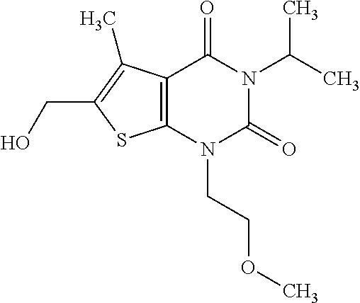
C12=C(N(CCOC)C(=O)N(C(C)C)C1=O)SC(CO)=C2C
